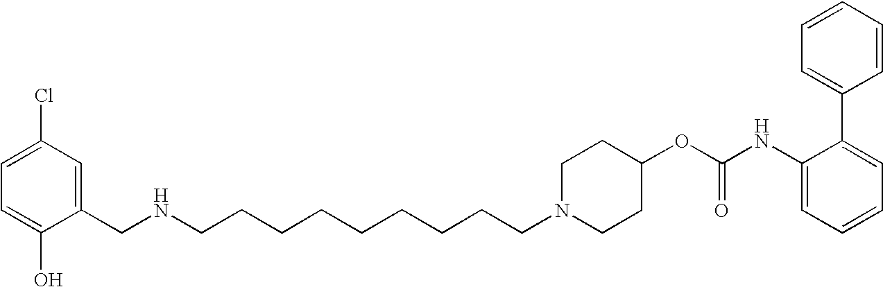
C1(CNCCCCCCCCCN2CCC(OC(NC3=CC=CC=C3C3=CC=CC=C3)=O)CC2)=CC(Cl)=CC=C1O
